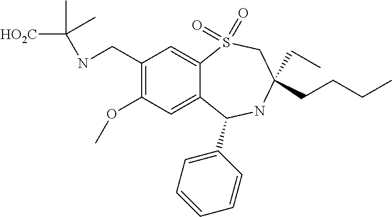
C1(CNC([HO2C])(C)C)=C(OC)C=C2C(=C1)S(=O)(=O)CC(CCCC)(CC)NC2C1=CC=CC=C1
